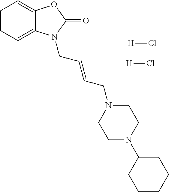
C1=CC=C2C(=C1)OC(=O)N2CC=CCN1CCN(C2CCCCC2)CC1.[H]Cl.[H]Cl
